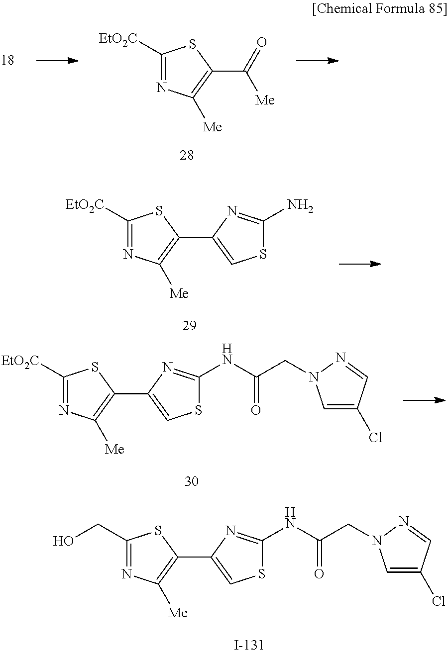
C1([EtO2C])=NC([Me])=C(C([Me])=O)S1.C1([EtO2C])=NC([Me])=C(C2=CSC(N)=N2)S1.C1([EtO2C])=NC([Me])=C(C2=CSC(NC(CN3C=C(Cl)C=N3)=O)=N2)S1.C1(CO)=NC([Me])=C(C2=CSC(NC(CN3C=C(Cl)C=N3)=O)=N2)S1
